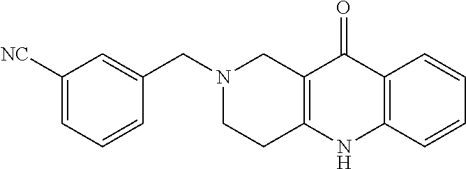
N1(CC2=CC([NC])=CC=C2)CCC2=C(C1)C(=O)C1=C(N2)C=CC=C1
